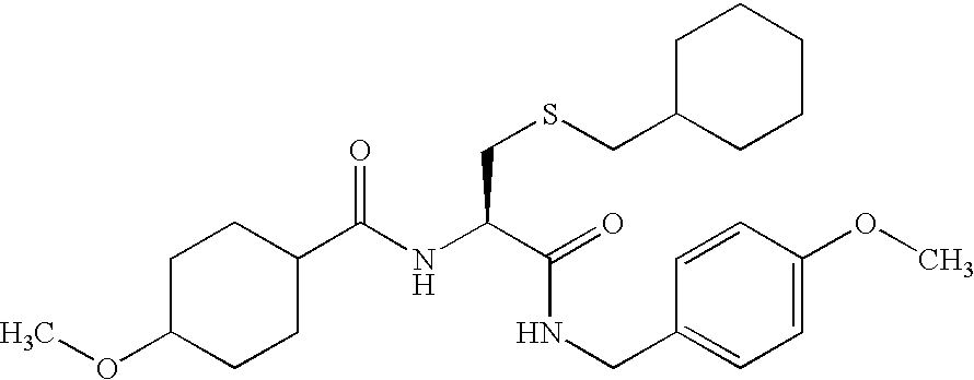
N(C(C(NCC1=CC=C(OC)C=C1)=O)CSCC1CCCCC1)C(C1CCC(OC)CC1)=O
